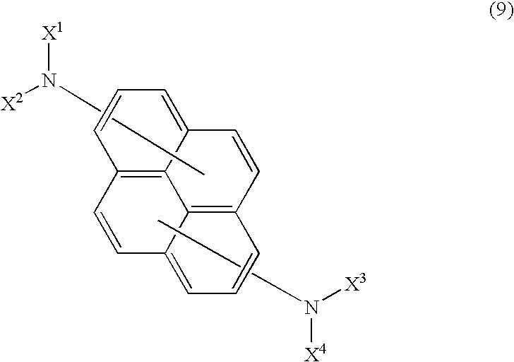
C1=C2C3=C(C=CC4=CC=CC(=C34)C=C2)C=C1.[X1]N(C)[X2].CN([X3])[X4]
